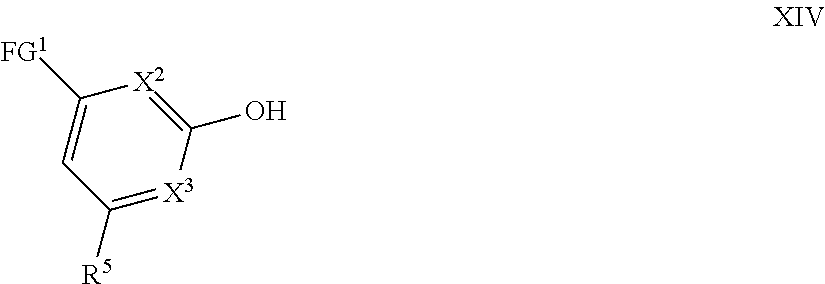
[FG1]C1=CC([R5])=[X3]C(O)=[X2]1
